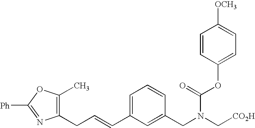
C1(CC=CC2=CC=CC(CN(C[CO2H])C(OC3=CC=C([OCH3])C=C3)=O)=C2)=C(C)OC([Ph])=N1
